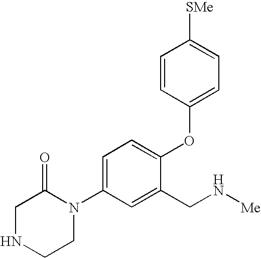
C1=C(N2C(=O)CNCC2)C=C(CN[Me])C(OC2=CC=C([SMe])C=C2)=C1
